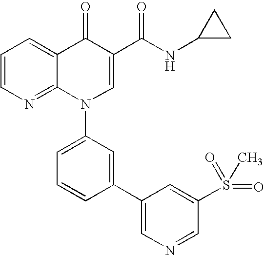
C1=CN=C2C(=C1)C(=O)C(C(NC1CC1)=O)=CN2C1=CC=CC(C2=CN=CC(S(=O)(=O)C)=C2)=C1
